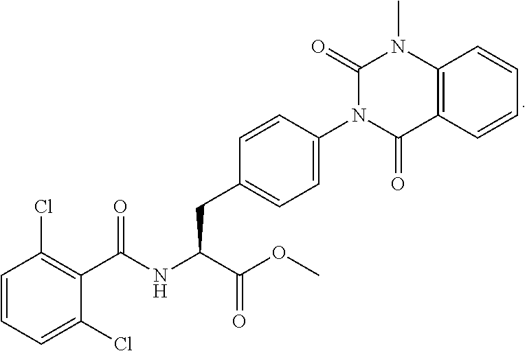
C1=CC=C(Cl)C(C(NC(C(OC)=O)CC2=CC=C(N3C(=O)C4=C(N(C)C3=O)C=CC=C4)C=C2)=O)=C1Cl
